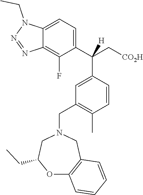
C1(C(C[CO2H])(C2=CC(CN3CC(CC)OC4=C(C3)C=CC=C4)=C(C)C=C2)[H])=CC=C2C(=C1F)N=NN2CC
